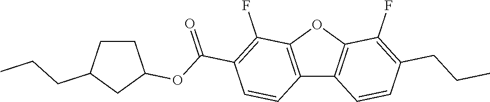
C12=C(OC3=C1C=CC(CCC)=C3F)C(F)=C(C(OC1CCC(CCC)C1)=O)C=C2
